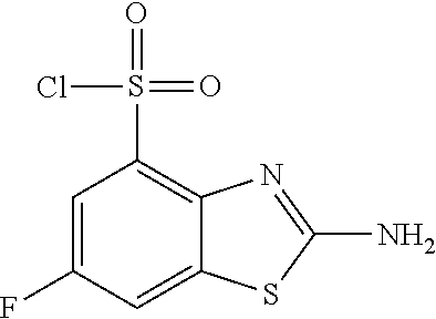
C1=C(F)C=C2C(=C1S(=O)(Cl)=O)N=C(N)S2
